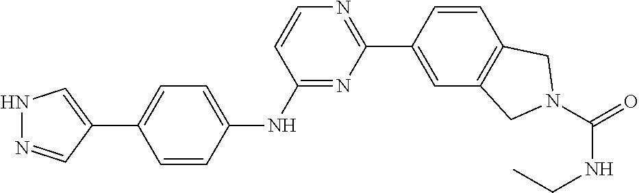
C12=C(C=C(C3=NC=CC(NC4=CC=C(C5=CNN=C5)C=C4)=N3)C=C1)CN(C(=O)NCC)C2
